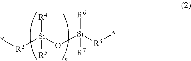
[R4][Si](O[Si]([R3]*)([R6])[R7])([R2]*)[R5]
